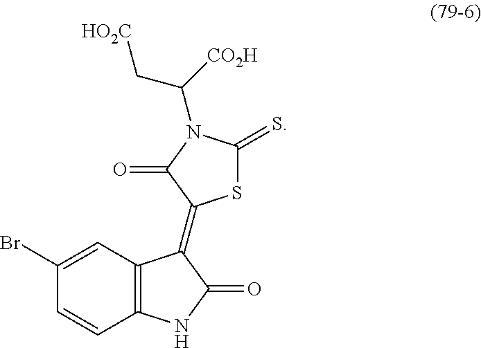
C1=CC2=C(C=C1Br)C(=C1SC(=S)N(C([CO2H])C[HO2C])C1=O)C(=O)N2
